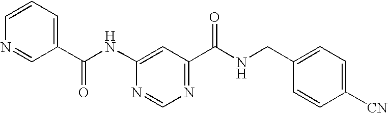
C1(C(NC2=CC(C(NCC3=CC=C([CN])C=C3)=O)=NC=N2)=O)=CC=CN=C1
